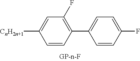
C1(F)=C(C2=CC=C(F)C=C2)C=CC([CnH2n+1])=C1
